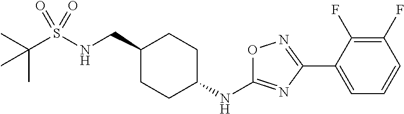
CC(S(NCC1CCC(NC2=NC(C3=CC=CC(F)=C3F)=NO2)CC1)(=O)=O)(C)C
